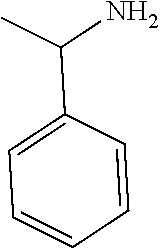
C1=CC(C(C)N)=CC=C1
